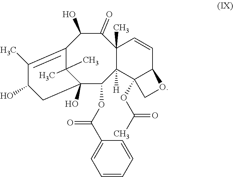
C12=C(C)C(O)CC(O)(C1(C)C)C(OC(C1=CC=CC=C1)=O)C1([H])C(C)(C(=O)C2O)C=CC2C1(OC(C)=O)CO2
